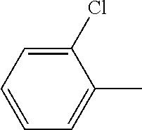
CC1=CC=CC=C1Cl
